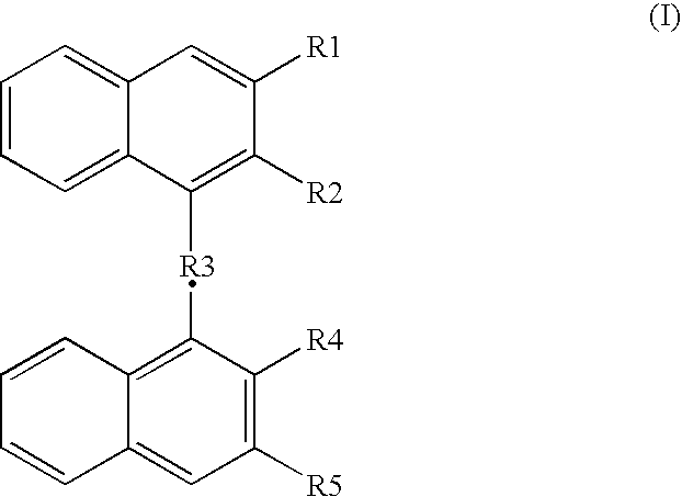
C1=CC=C2C(=C1)C=C([R1])C([R2])=C2[R3 ]C1=C2C(=CC([R5])=C1[R4])C=CC=C2
